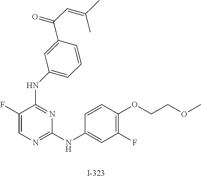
C1(F)=CN=C(NC2=CC(F)=C(OCCOC)C=C2)N=C1NC1=CC=CC(C(C=C(C)C)=O)=C1
